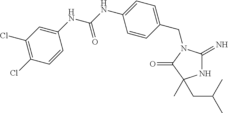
N1C(=N)N(CC2=CC=C(NC(NC3=CC(Cl)=C(Cl)C=C3)=O)C=C2)C(=O)C1(CC(C)C)C
